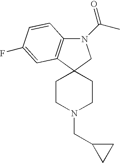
N1(C(C)=O)C2=C(C3(C1)CCN(CC1CC1)CC3)C=C(F)C=C2
